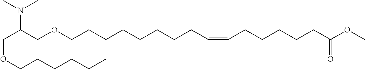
C(OCCCCCC)C(COCCCCCCCCC=CCCCCCC(OC)=O)N(C)C
